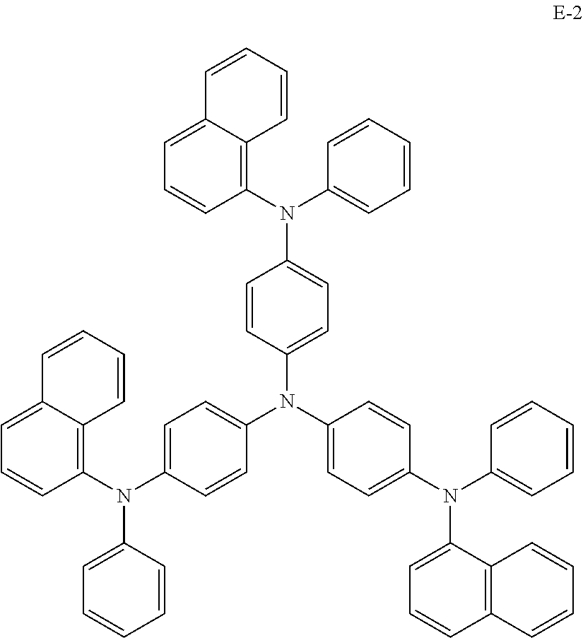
C1(N(C2=CC=CC=C2)C2=CC=C(N(C3=CC=C(N(C4=CC=CC=C4)C4=CC=CC5=C4C=CC=C5)C=C3)C3=CC=C(N(C4=C5C(=CC=C4)C=CC=C5)C4=CC=CC=C4)C=C3)C=C2)=C2C(=CC=C1)C=CC=C2
